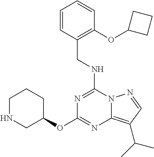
C(NC1=NC(OC2CCCNC2)=NC2=C(C(C)C)C=NN12)C1=C(OC2CCC2)C=CC=C1
